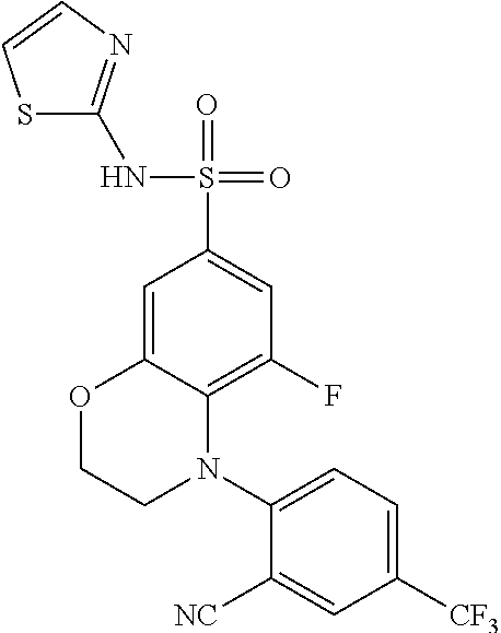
C1=C2C(=C(F)C=C1S(=O)(NC1=NC=CS1)=O)N(C1=CC=C([CF3])C=C1[NC])CCO2
